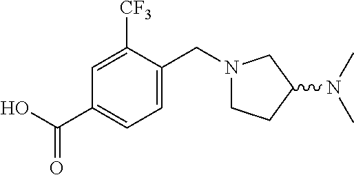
C1(CN2CCC(N(C)C)C2)=CC=C(C(=O)O)C=C1[CF3]
